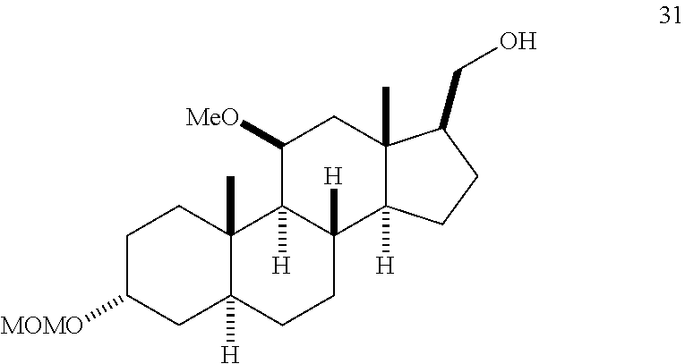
C1C([MOMO])CC2([H])C(C)(C1)C1([H])C([H])(CC2)C2([H])C(C)(CC1[MeO])C(CO)CC2
